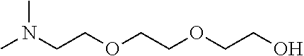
CN(CCOCCOCCO)C
